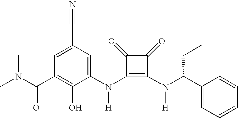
N(C1=C(N(C(C2=CC=CC=C2)CC)[H])C(=O)C1=O)([H])C1=CC(C#N)=CC(C(N(C)C)=O)=C1O
